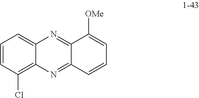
C12=CC=CC(Cl)=C1N=C1C(=N2)C([OMe])=CC=C1
